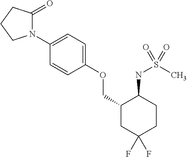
N1(C2=CC=C(OCC3CC(F)(F)CCC3NS(C)(=O)=O)C=C2)C(=O)CCC1
